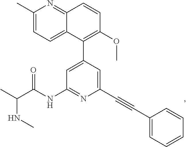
N(C(C)C(NC1=NC(C#CC2=CC=CC=C2)=CC(C2=C(OC)C=CC3=NC(C)=CC=C23)=C1)=O)C
